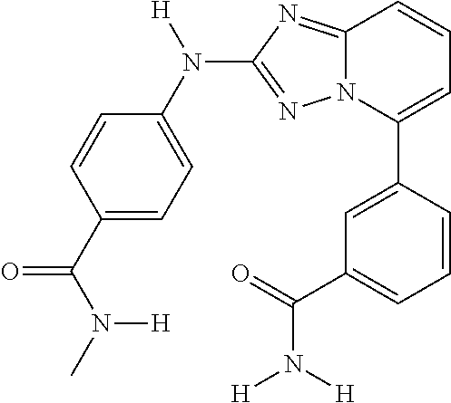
C1=C(C2=CC=CC3=NC(N(C4=CC=C(C(N(C)[H])=O)C=C4)[H])=NN23)C=CC=C1C(=O)N([H])[H]
